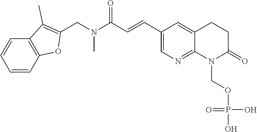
C12=C(C=CC=C1)C(C)=C(CN(C(C=CC1=CN=C3C(=C1)CCC(=O)N3COP(O)(=O)O)=O)C)O2
